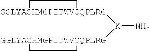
[GGLYACHMGPITWVCQPLRG]1([K]([GGLYACHMGPITWVCQPLRG]2CC2)N)CC1
